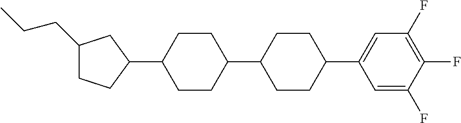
C1(CCC)CCC(C2CCC(C3CCC(C4=CC(F)=C(F)C(F)=C4)CC3)CC2)C1
